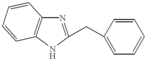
N1=C(CC2=CC=CC=C2)NC2=C1C=CC=C2
